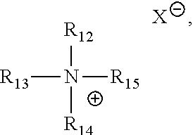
[R13]N([R12])([R14])[R15].[X]
